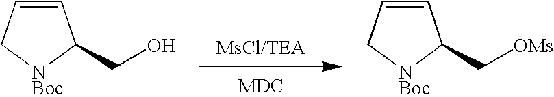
C1=CC[NBoc]C1CO.C1=CC[NBoc]C1C[OMs]
